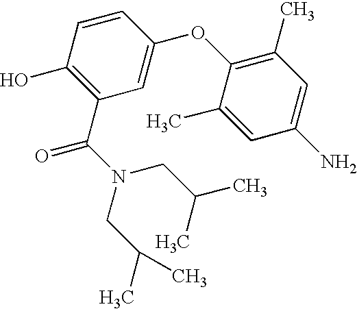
C1(O)=C(C(N(CC(C)C)CC(C)C)=O)C=C(OC2=C(C)C=C(N)C=C2C)C=C1
